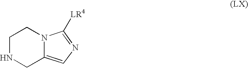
C1NCC2=CN=C([LR4])N2C1
